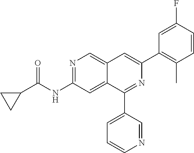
N1=C(NC(C2CC2)=O)C=C2C(=C1)C=C(C1=C(C)C=CC(F)=C1)N=C2C1=CC=CN=C1
